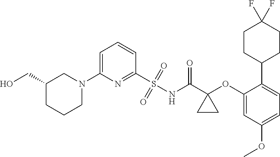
C1=C(N2CC(CO)CCC2)N=C(S(NC(C2(OC3=CC(OC)=CC=C3C3CCC(F)(F)CC3)CC2)=O)(=O)=O)C=C1
